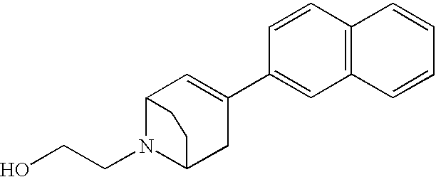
OCCN1C2CC(C3=CC4=C(C=C3)C=CC=C4)=CC1CC2
